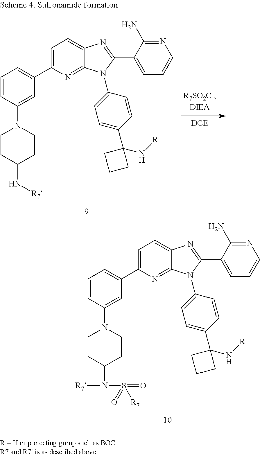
[DCE].C1=C(C2=CC=CC(N3CCC(N[R7])CC3)=C2)N=C2C(=C1)N=C(C1=CC=CN=C1N)N2C1=CC=C(C2(N[R])CCC2)C=C1.C1=C(C2=CC=CC(N3CCC(N([R7])S(=O)(=O)[R7])CC3)=C2)N=C2C(=C1)N=C(C1=CC=CN=C1N)N2C1=CC=C(C2(N[R])CCC2)C=C1
